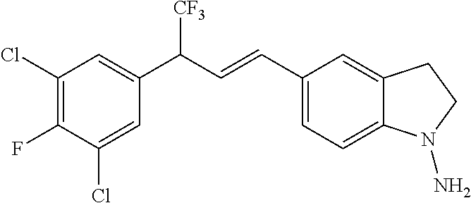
C1(C=CC(C2=CC(Cl)=C(F)C(Cl)=C2)[CF3])=CC=C2C(=C1)CCN2N
